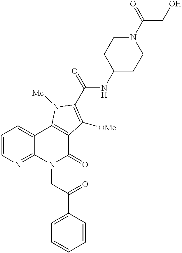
C12=NC=CC=C1C1=C(C(=O)N2CC(C2=CC=CC=C2)=O)C([OMe])=C(C(=O)NC2CCN(C(=O)CO)CC2)N1[Me]
